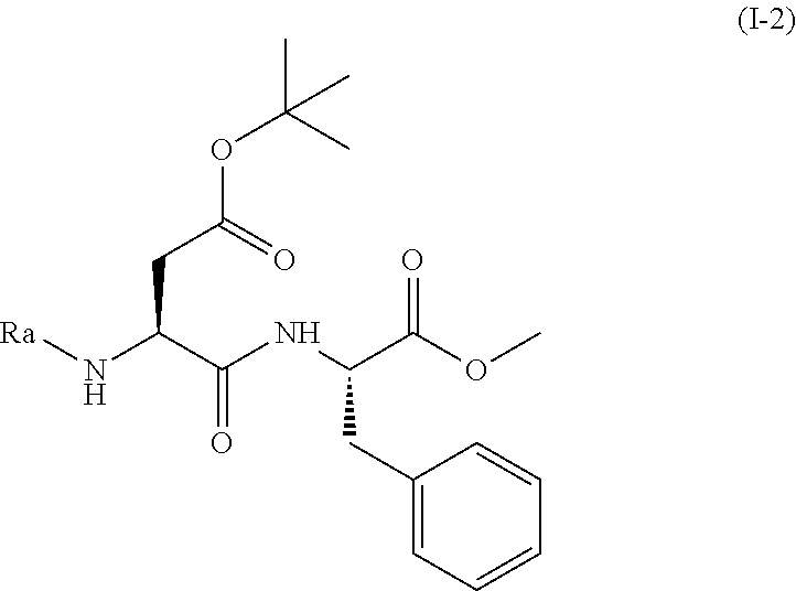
C1(CC(NC(C(N[Ra])CC(=O)OC(C)(C)C)=O)C(OC)=O)=CC=CC=C1
